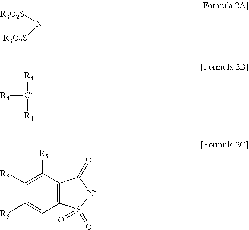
[R3O2S][N-][R3O2S].[R4][C-]([R4])[R4].C12=C(C([R5])=C([R5])C([R5])=C1)C(=O)[N-]S2(=O)=O
